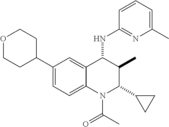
C1(C2CCOCC2)=CC=C2C(=C1)C(NC1=NC(C)=CC=C1)C(C)C(C1CC1)N2C(C)=O
